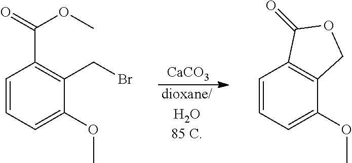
[CaCO3].[dioxane/H2O85 C].C1=CC=C(OC)C2=C1C(=O)OC2.C1=CC=C(OC)C(CBr)=C1C(OC)=O
